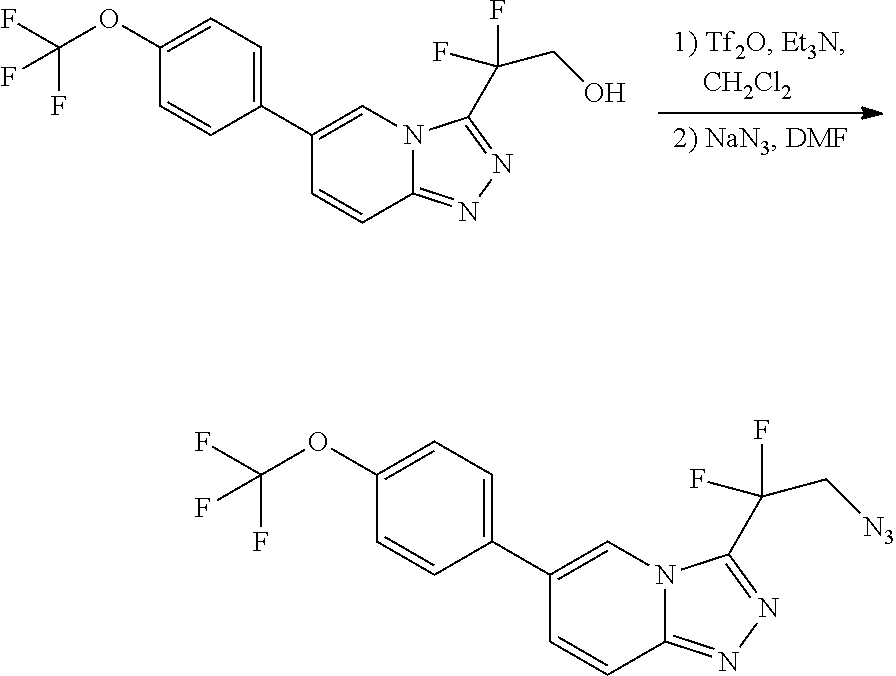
C1=CC2=NN=C(C(CO)(F)F)N2C=C1C1=CC=C(OC(F)(F)F)C=C1.C1=CC2=NN=C(C(C[N3])(F)F)N2C=C1C1=CC=C(OC(F)(F)F)C=C1
